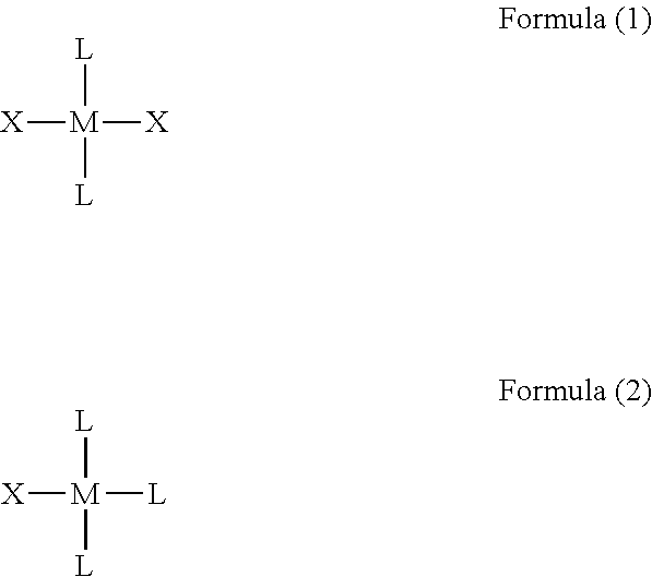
[X][M]([X])([L])[L].[X][M]([L])([L])[L]
